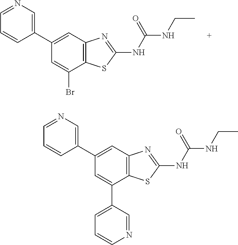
C12=C(C=C(C3=CN=CC=C3)C=C1Br)N=C(NC(NCC)=O)S2.C12=C(C=C(C3=CN=CC=C3)C=C1C1=CC=CN=C1)N=C(NC(NCC)=O)S2
